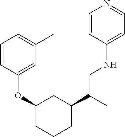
C1=CC(OC2CC(C(CNC3=CC=NC=C3)C)CCC2)=CC(C)=C1
